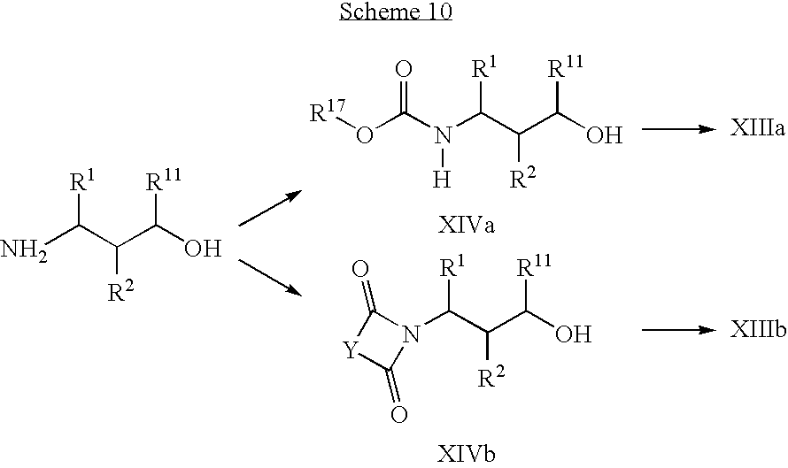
NC(C(C(O)[R11])[R2])[R1].N(C(C(C(O)[R11])[R2])[R1])([H])C(=O)O[R17].C(C(C(O)[R11])[R2])([R1])N1C(=O)[Y]C1=O
